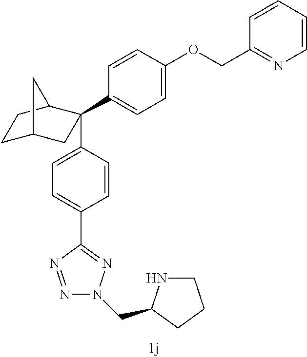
C1=CC(C2=NN(CC3NCCC3)N=N2)=CC=C1C1(C2=CC=C(OCC3=NC=CC=C3)C=C2)CC2CCC1C2
